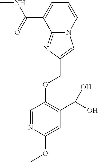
C(OC1=C(C(O)O)C=C(OC)N=C1)C1=CN2C(=N1)C(C(=O)NC)=CC=C2
